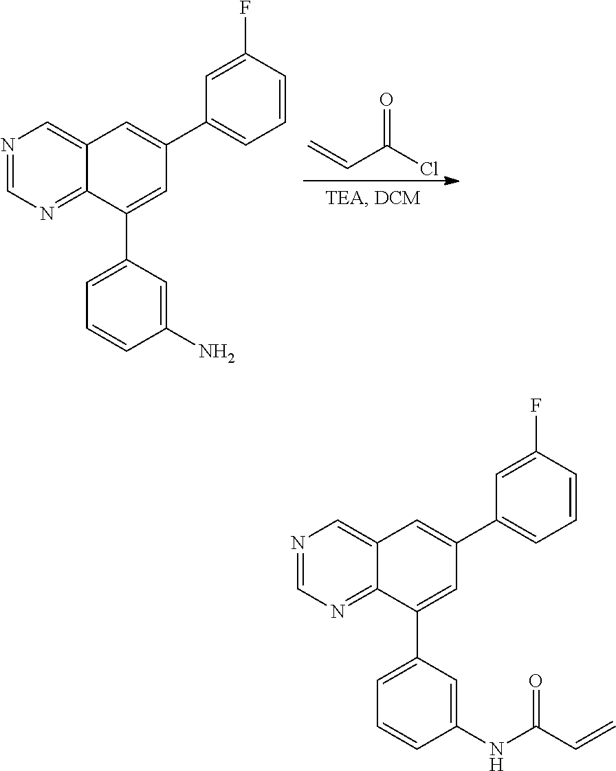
N1=CN=C2C(=C1)C=C(C1=CC=CC(F)=C1)C=C2C1=CC=CC(N)=C1.C=CC(Cl)=O.N1=CN=C2C(=C1)C=C(C1=CC=CC(F)=C1)C=C2C1=CC=CC(NC(C=C)=O)=C1
